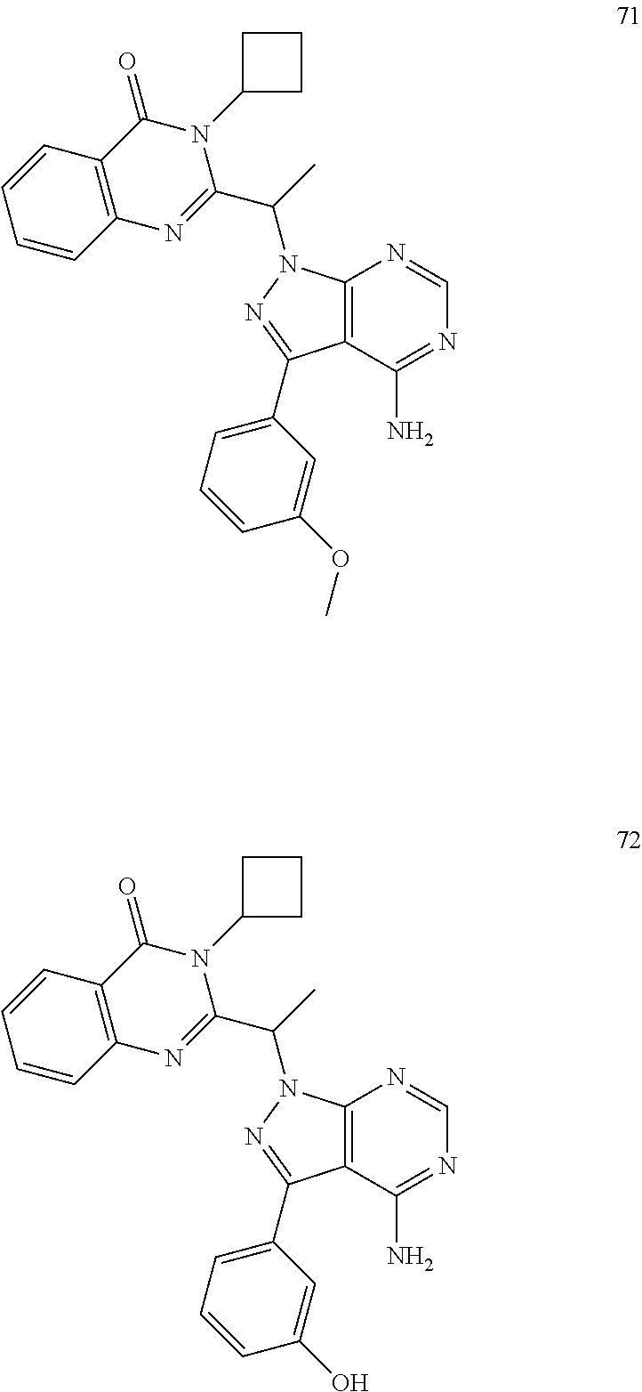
C12=C(C(N)=NC=N1)C(C1=CC=CC(O)=C1)=NN2C(C)C1=NC2=C(C(=O)N1C1CCC1)C=CC=C2.C12=C(C(N)=NC=N1)C(C1=CC=CC(OC)=C1)=NN2C(C)C1=NC2=C(C(=O)N1C1CCC1)C=CC=C2
